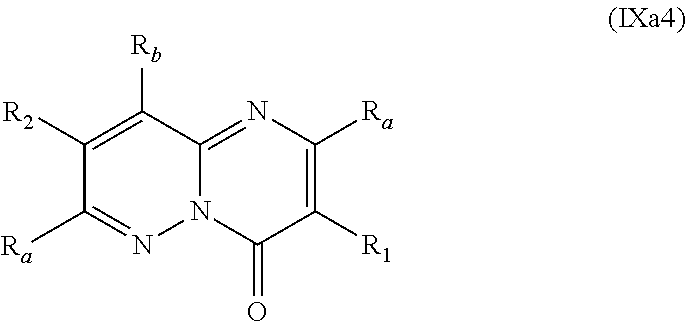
C1([R2])=C([Rb])C2=NC([Ra])=C([R1])C(=O)N2N=C1[Ra]
